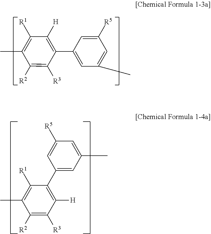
C1([H])=C(C2=CC(C)=CC([R5])=C2)C([R3])=C([R2])C(C)=C1[R1].C1(C2=CC(C)=CC([R5])=C2)=C([H])C([R3])=C([R2])C(C)=C1[R1]
